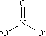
[-O][N+]([O-])=O
